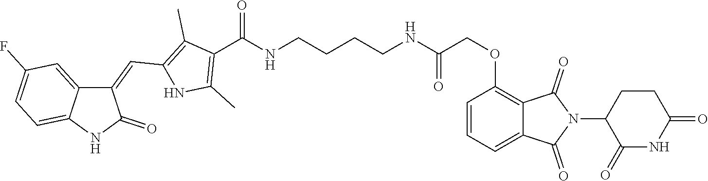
C1(=CC2=C(C)C(C(NCCCCNC(COC3=C4C(=CC=C3)C(=O)N(C3C(=O)NC(=O)CC3)C4=O)=O)=O)=C(C)N2)C2=CC(F)=CC=C2NC1=O
